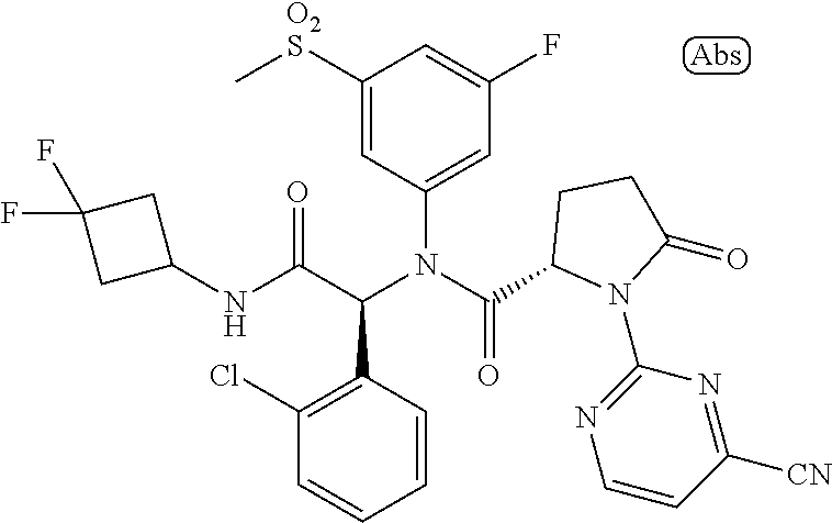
N(C(C(N(C(=O)C1N(C2=NC=CC([CN])=N2)C(=O)CC1)C1=CC(F)=CC([O2S]C)=C1)C1=C(Cl)C=CC=C1)=O)C1CC(F)(F)C1
